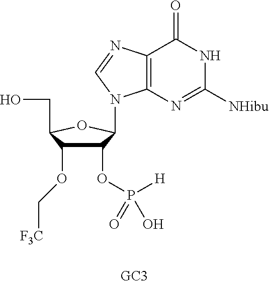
C1(OP([H])(O)=O)C(OC[F3C])C(CO)OC1N1C2=C(C(=O)NC([NHibu])=N2)N=C1
